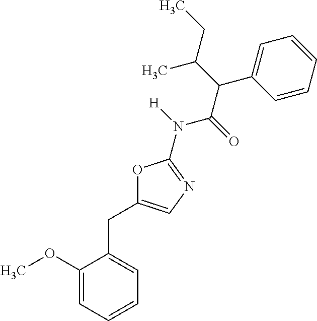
C1(OC)=CC=CC=C1CC1=CN=C(N([H])C(=O)C(C2=CC=CC=C2)C(CC)C)O1
